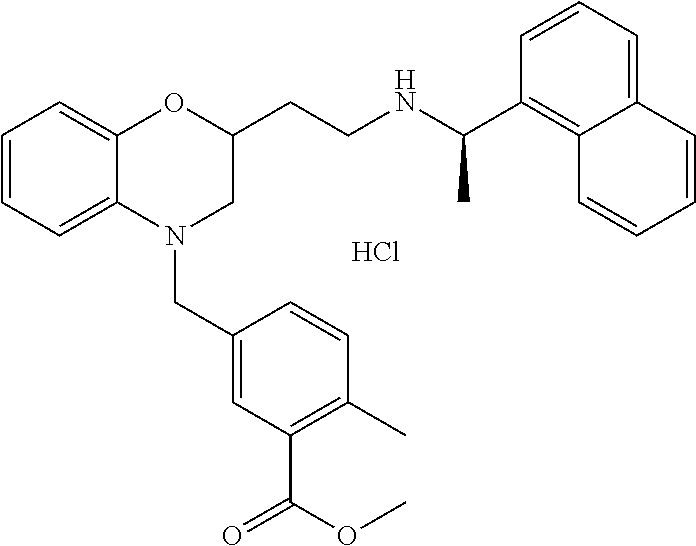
C1=CC=C2C(=C1)OC(CCNC(C1=C3C(=CC=C1)C=CC=C3)C)CN2CC1=CC(C(OC)=O)=C(C)C=C1.Cl
